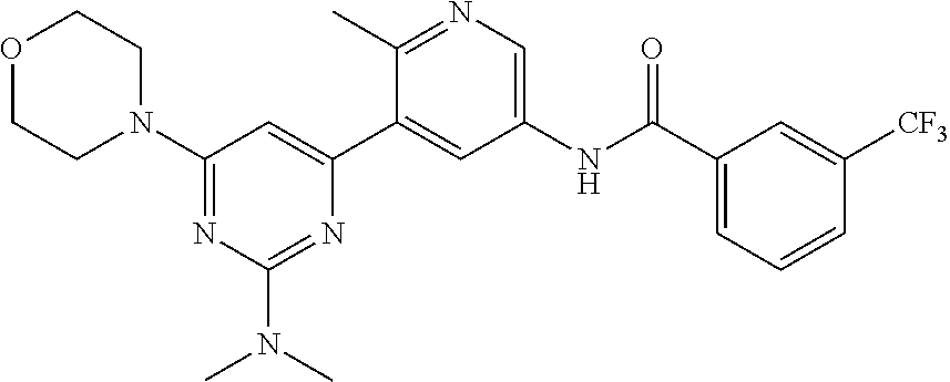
O1CCN(C2=NC(N(C)C)=NC(C3=CC(NC(C4=CC=CC([CF3])=C4)=O)=CN=C3C)=C2)CC1
